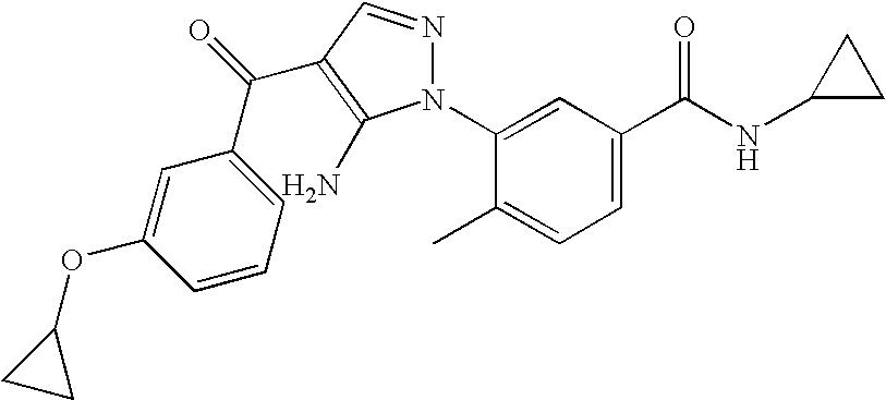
C1=C(N2N=CC(C(=O)C3=CC=CC(OC4CC4)=C3)=C2N)C(C)=CC=C1C(NC1CC1)=O
